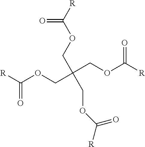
O=C(OCC(COC([R])=O)(COC([R])=O)COC([R])=O)[R]
